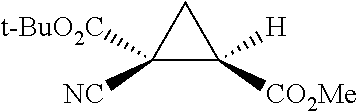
C1([NC])([t-BuO2C])C([CO2Me])([H])C1
